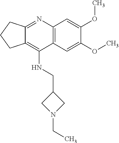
C12=C(C=C(OC)C(OC)=C1)C(NCC1CN(CC)C1)=C1C(=N2)CCC1
